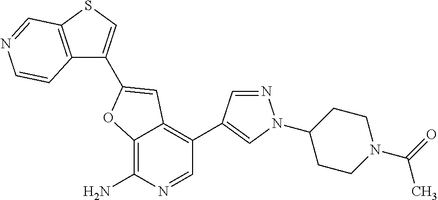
C12=C(N)N=CC(C3=CN(C4CCN(C(=O)C)CC4)N=C3)=C1C=C(C1=CSC3=C1C=CN=C3)O2
